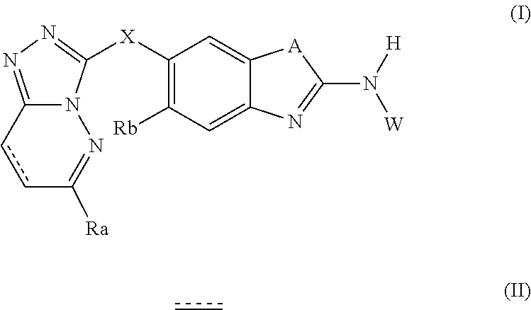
N12C([X]C3=C([Rb])C=C4C(=C3)[A]C(N([H])[W])=N4)=NN=C1ccC([Ra])=N2.cc
